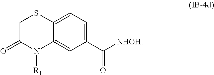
C1C(=O)N([R1])C2=CC(C([NHOH])=O)=CC=C2S1
